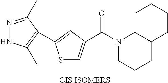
[CIS ISOMERS].S1C=C(C(N2CCCC3C2CCCC3)=O)C=C1C1=C(C)NN=C1C
